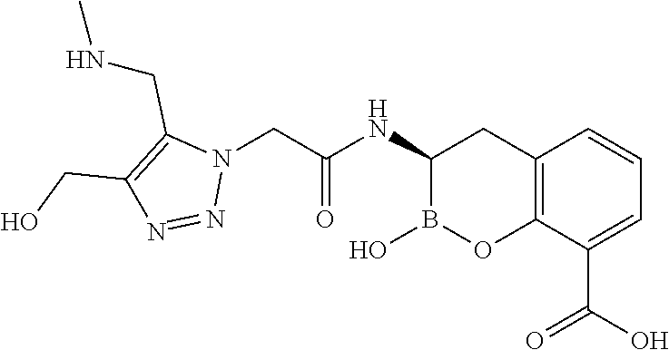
C12=C(C(C(O)=O)=CC=C1)OB(O)C(NC(=O)CN1C(CNC)=C(CO)N=N1)C2
